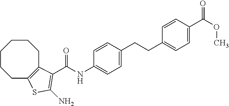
C(NC1=CC=C(CCC2=CC=C(C(OC)=O)C=C2)C=C1)(=O)C1=C(N)SC2=C1CCCCCC2
